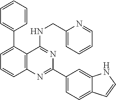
C1=CC=CC=C1C1=CC=CC2=C1C(NCC1=CC=CC=N1)=NC(C1=CC=C3C(=C1)NC=C3)=N2
